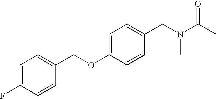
C1=C(F)C=CC(COC2=CC=C(CN(C)C(C)=O)C=C2)=C1
